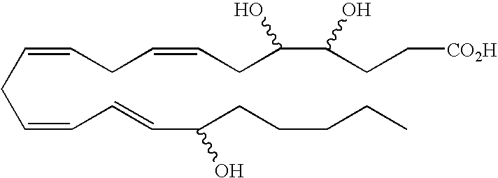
C(CC=CC=CC(CCCCC)O)=CCC=CCC(C(CC[CO2H])O)O
